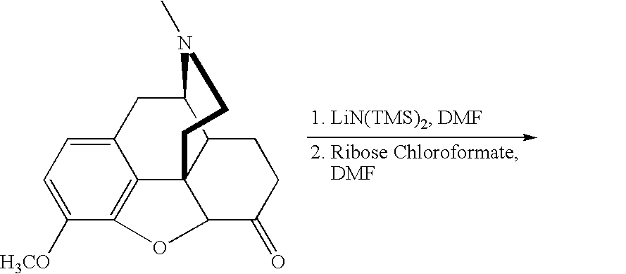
C12=C3C([H3CO])=CC=C1CC1C4C2(C(C(=O)CC4)O3)CCN1C
